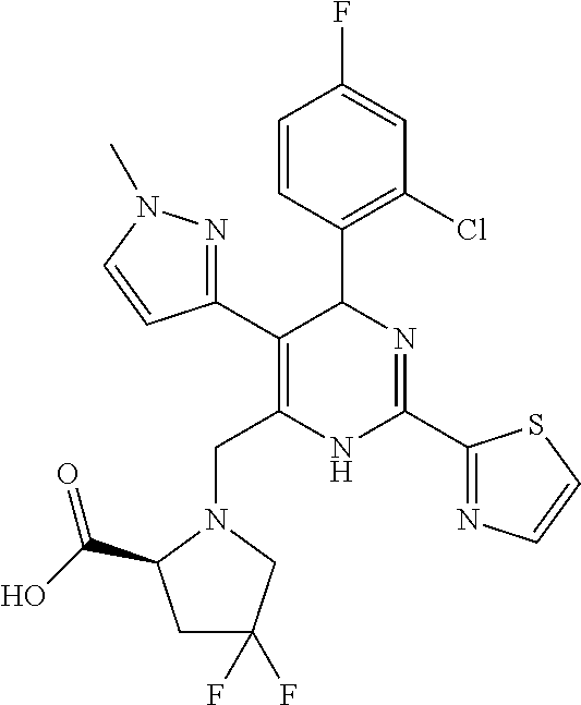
C1=CC(C2C(C3=NN(C)C=C3)=C(CN3C(C(O)=O)CC(F)(F)C3)NC(C3=NC=CS3)=N2)=C(Cl)C=C1F
